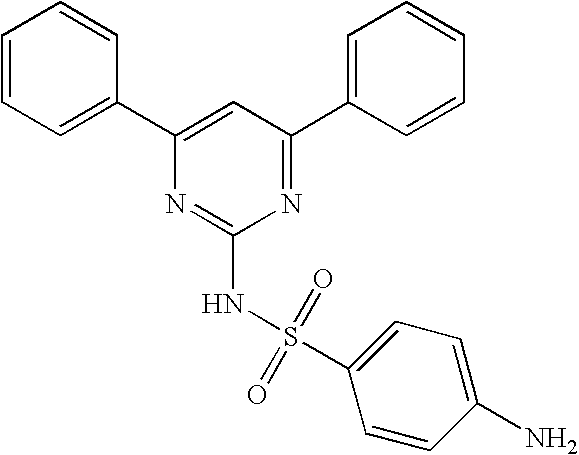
C1=CC=C(C2=CC(C3=CC=CC=C3)=NC(NS(C3=CC=C(N)C=C3)(=O)=O)=N2)C=C1
